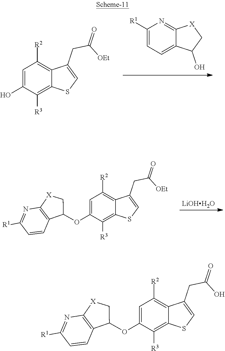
C1=C(O)C([R3])=C2C(=C1[R2])C(CC([OEt])=O)=CS2.C1([R1])=CC=C2C(=N1)[X]CC2O.C1=C(OC2C3=C(N=C([R1])C=C3)[X]C2)C([R3])=C2C(=C1[R2])C(CC([OEt])=O)=CS2.[LiOHH2O].C1=C(OC2C3=C(N=C([R1])C=C3)[X]C2)C([R3])=C2C(=C1[R2])C(CC(O)=O)=CS2
